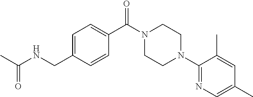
CC(NCC1=CC=C(C(N2CCN(C3=NC=C(C)C=C3C)CC2)=O)C=C1)=O
